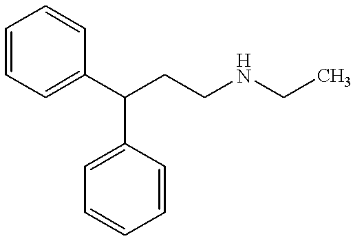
C1=CC=CC(C(CCNCC)C2=CC=CC=C2)=C1
